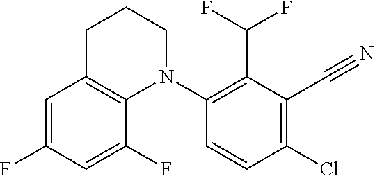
C1=C(F)C=C(F)C2=C1CCCN2C1=C(C(F)F)C(C#N)=C(Cl)C=C1
